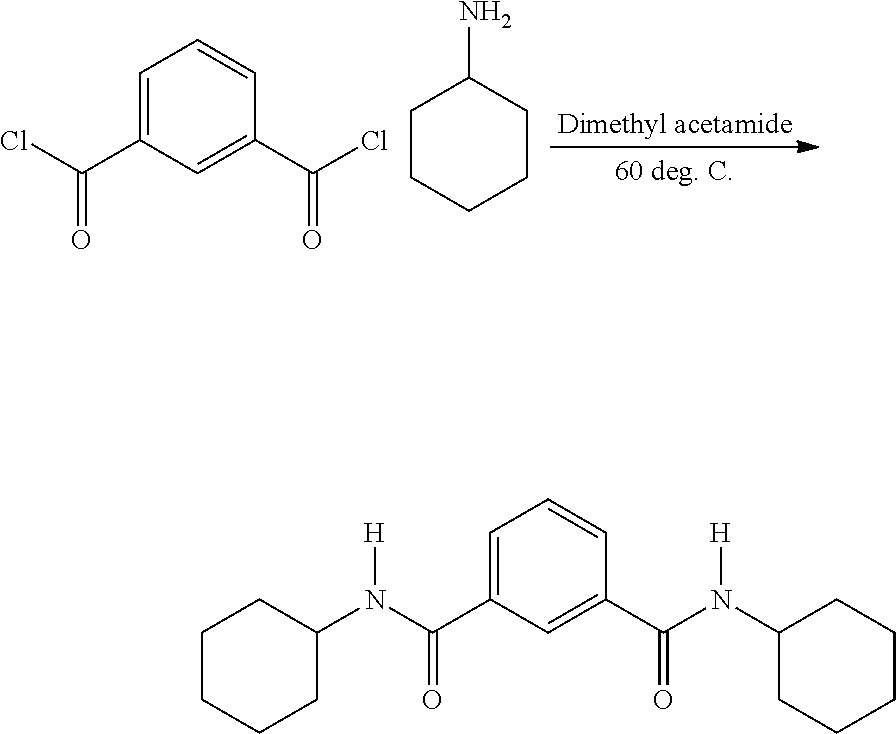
C1CCCCC1N.[Dimethyl acetamide].C1=C(C(Cl)=O)C=C(C(Cl)=O)C=C1.C1=C(C(N(C2CCCCC2)[H])=O)C=C(C(N(C2CCCCC2)[H])=O)C=C1
